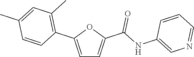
C1=C(C2=C(C)C=C(C)C=C2)OC(C(NC2=CN=CC=C2)=O)=C1
